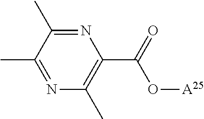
O([A25])C(C1=C(C)N=C(C)C(C)=N1)=O
